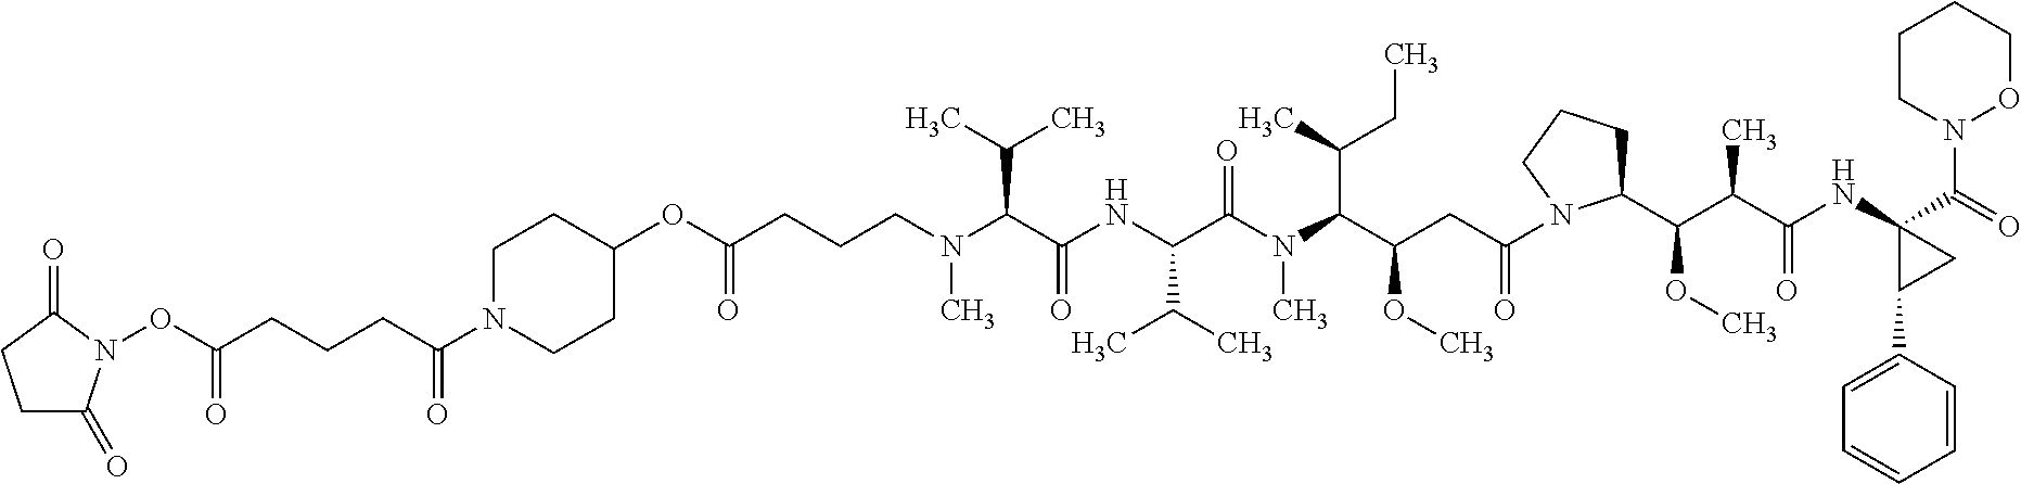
C(C(NC(C(N(C(C(CC(=O)N1C(C(C(C(NC2(C(=O)N3OCCCC3)C(C3=CC=CC=C3)C2)=O)C)OC)CCC1)OC)C(C)CC)C)=O)C(C)C)=O)(C(C)C)N(C)CCCC(=O)OC1CCN(C(CCCC(ON2C(=O)CCC2=O)=O)=O)CC1
